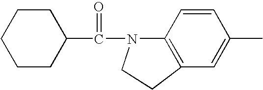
C(=O)(N1C2=C(C=C(C)C=C2)CC1)C1CCCCC1
